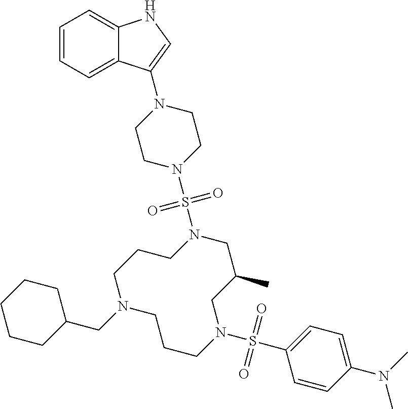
N1(CC2CCCCC2)CCCN(S(C2=CC=C(N(C)C)C=C2)(=O)=O)CC(C)CN(S(N2CCN(C3=CNC4=CC=CC=C43)CC2)(=O)=O)CCC1
